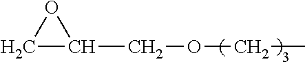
C1C(COCC)O1
